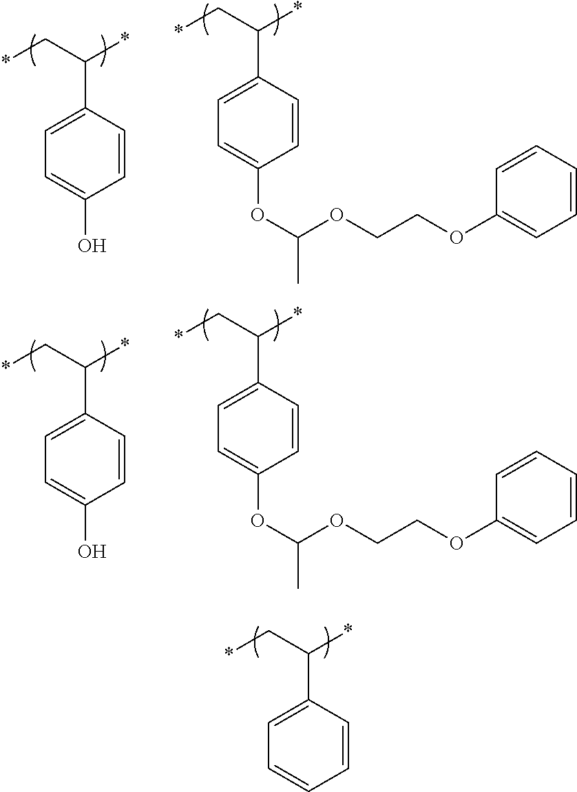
C1=CC(C(C*)*)=CC=C1OC(C)OCCOC1=CC=CC=C1.C1=CC(C(C*)*)=CC=C1O.C1=CC(C(C*)*)=CC=C1OC(C)OCCOC1=CC=CC=C1.C1=CC(C(C*)*)=CC=C1O.C1=CC(C(C*)*)=CC=C1
